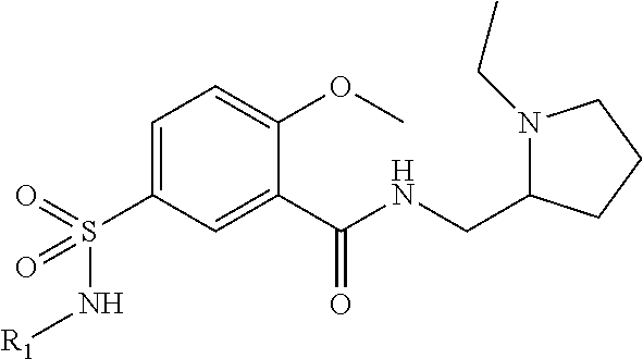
C1=C(S(=O)(=O)N[R1])C=C(C(NCC2N(CC)CCC2)=O)C(OC)=C1
